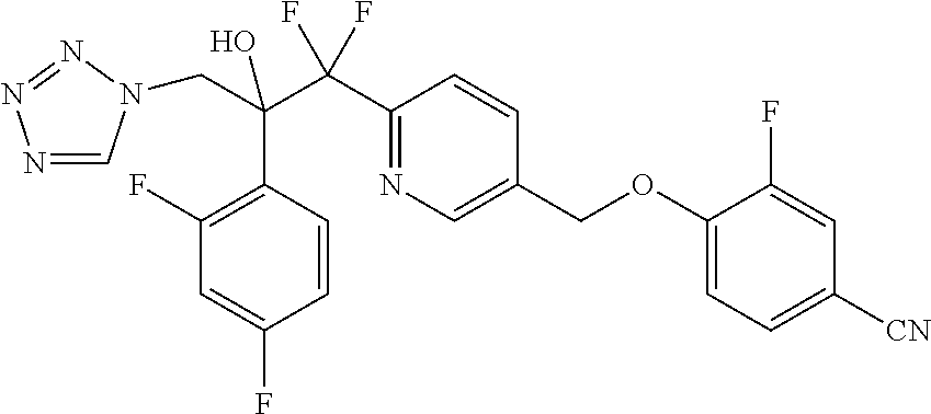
C(C(C(C1=NC=C(COC2=CC=C([CN])C=C2F)C=C1)(F)F)(O)C1=C(F)C=C(F)C=C1)N1C=NN=N1
